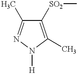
C1([SO2]C)=C(C)N([H])N=C1C
